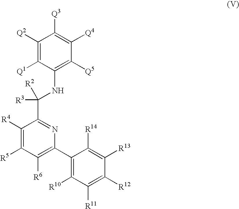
C1([R4])=C([R5])C([R6])=C(C2=C([R10])C([R11])=C([R12])C([R13])=C2[R14])N=C1C(NC1=C([Q5])C([Q4])=C([Q3])C([Q2])=C1[Q1])([R3])[R2]
